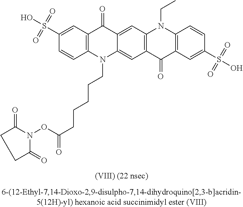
C1(S(=O)(=O)O)=CC2=C(C=C1)N(CCCCCC(ON1C(=O)CCC1=O)=O)C1=CC3=C(C=C1C2=O)N(CC)C1=C(C3=O)C=C(S(=O)(=O)O)C=C1
